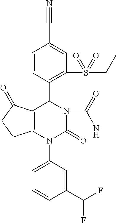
C1=CC(C2C3=C(N(C4=CC=CC(C(F)F)=C4)C(=O)N2C(NC)=O)CCC3=O)=C(S(CC)(=O)=O)C=C1C#N
